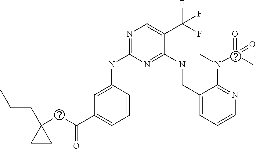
N(C1=NC=C(C(F)(F)F)C(NCC2=CC=CN=C2N(C(=O)(C)=O)C)=N1)C1=CC(C(CC2(CCC)CC2)=O)=CC=C1
